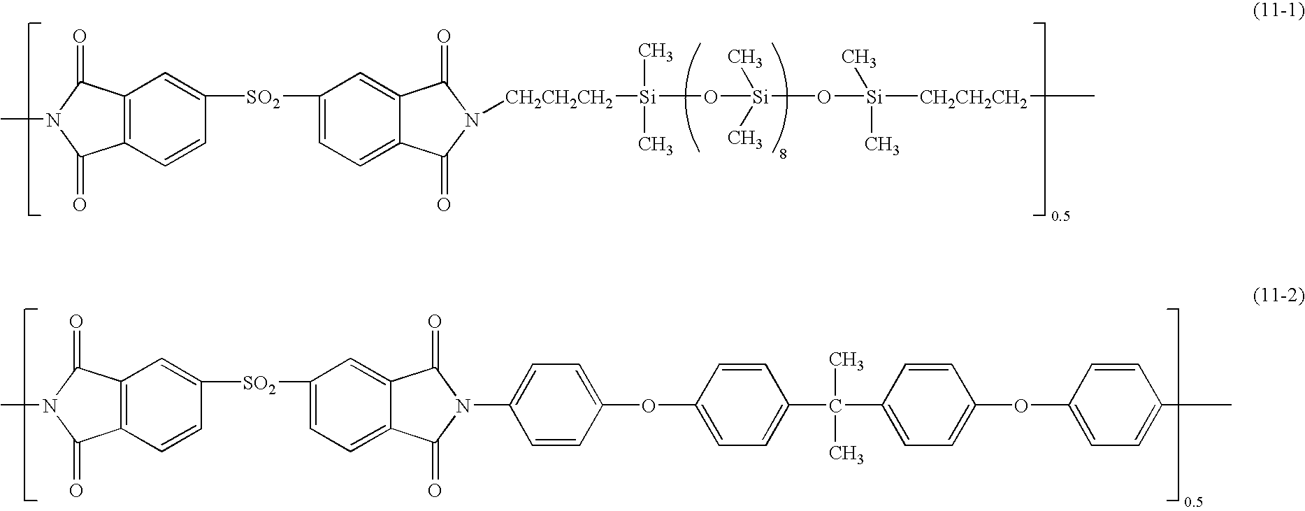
N1(C)C(=O)C2=C(C1=O)C=C([SO2]C1=CC=C3C(=C1)C(=O)N(C1=CC=C(OC4=CC=C(C(C5=CC=C(OC6=CC=C(C)C=C6)C=C5)(C)C)C=C4)C=C1)C3=O)C=C2.CN1C(=O)C2=C(C1=O)C=C([SO2]C1=CC=C3C(=C1)C(=O)N([CH2CH2CH2][Si](O[Si](O[Si](C)(C)[CH2CH2CH2]C)(C)C)(C)C)C3=O)C=C2
